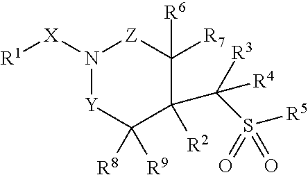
N1([X][R1])[Y]C([R9])([R8])C(C(S([R5])(=O)=O)([R3])[R4])([R2])C([R7])([R6])[Z]1
